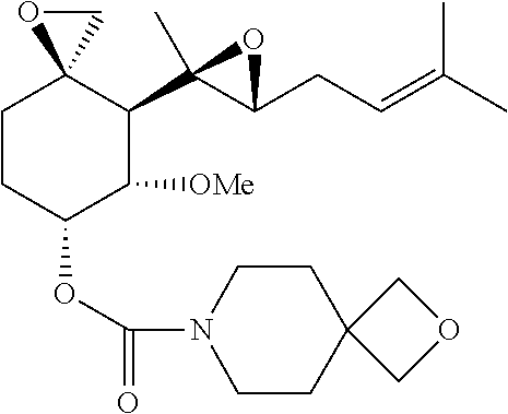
C1CC(OC(=O)N2CCC3(CC2)COC3)C([OMe])C(C2(C)C(CC=C(C)C)O2)C12OC2
